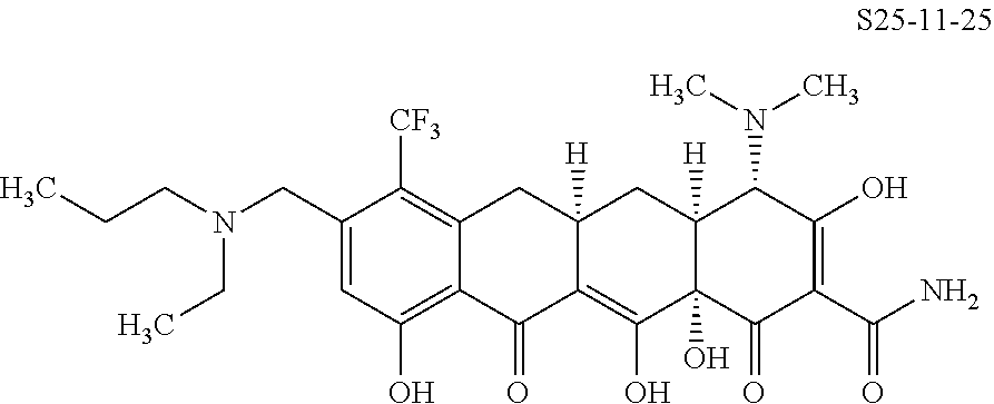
C1=C(CN(CCC)CC)C([CF3])=C2C(=C1O)C(=O)C1=C(O)C3(O)C([H])(CC1([H])C2)C(N(C)C)C(O)=C(C(N)=O)C3=O
